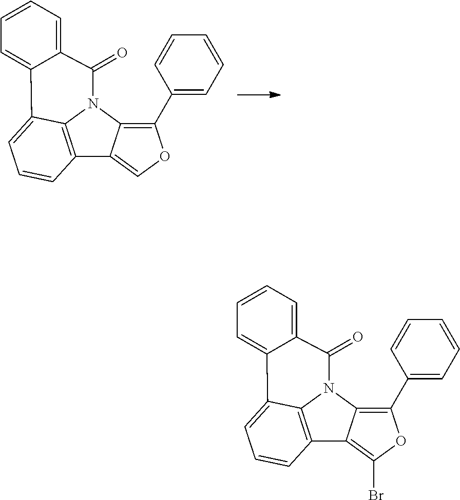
C12=C3N(C4=C(C5=CC=CC=C5)OC=C14)C(=O)C1=CC=CC=C1C3=CC=C2.C12=C3N(C4=C(C5=CC=CC=C5)OC(Br)=C14)C(=O)C1=CC=CC=C1C3=CC=C2
